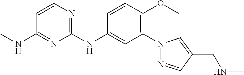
C1(N2N=CC(CNC)=C2)=C(OC)C=CC(NC2=NC=CC(NC)=N2)=C1
